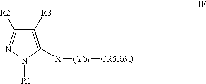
C1([R3])=C([X][(Y)n][CR5R6Q])N([R1])N=C1[R2]
